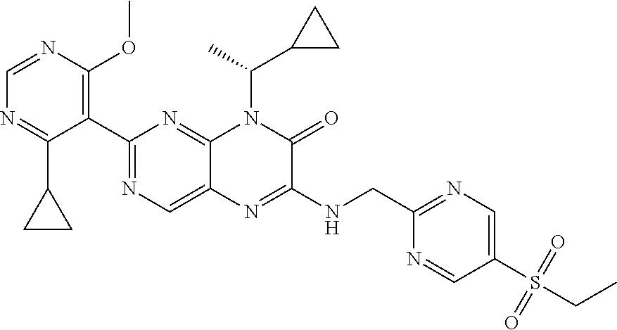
C1=NC(OC)=C(C2=NC=C3C(=N2)N(C(C2CC2)C)C(=O)C(NCC2=NC=C(S(CC)(=O)=O)C=N2)=N3)C(C2CC2)=N1
